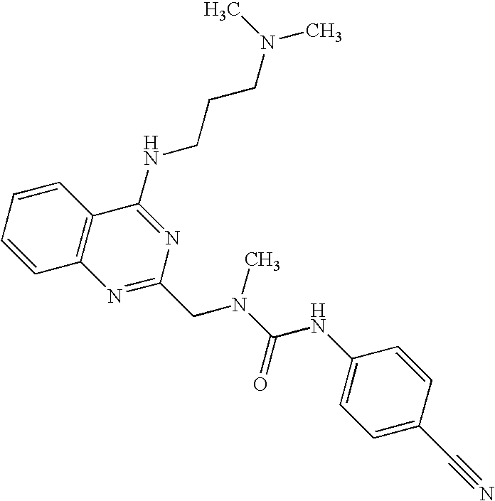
C1=CC=CC2=C1N=C(CN(C(=O)NC1=CC=C(C#N)C=C1)C)N=C2NCCCN(C)C
